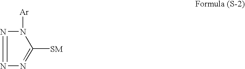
N1=NN([Ar])C([SM])=N1
